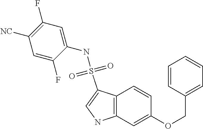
C1=C(NS(C2=CNC3=C2C=CC(OCC2=CC=CC=C2)=C3)(=O)=O)C(F)=CC([NC])=C1F
